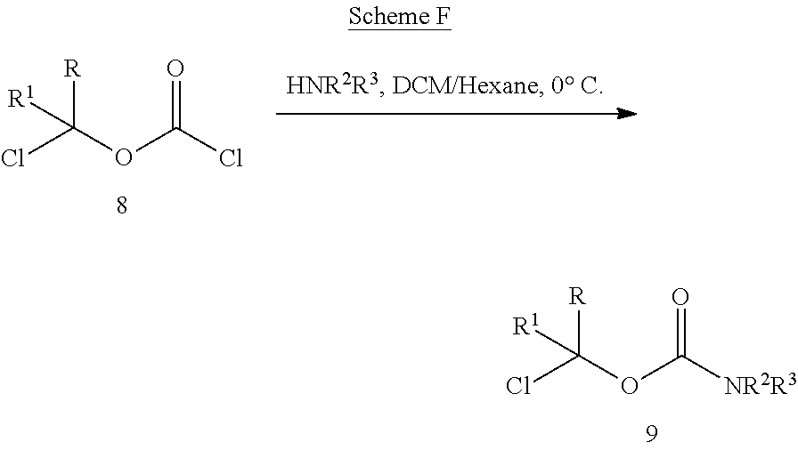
[R]C(OC([NR2R3])=O)(Cl)[R1].[R]C(OC(Cl)=O)(Cl)[R1]
